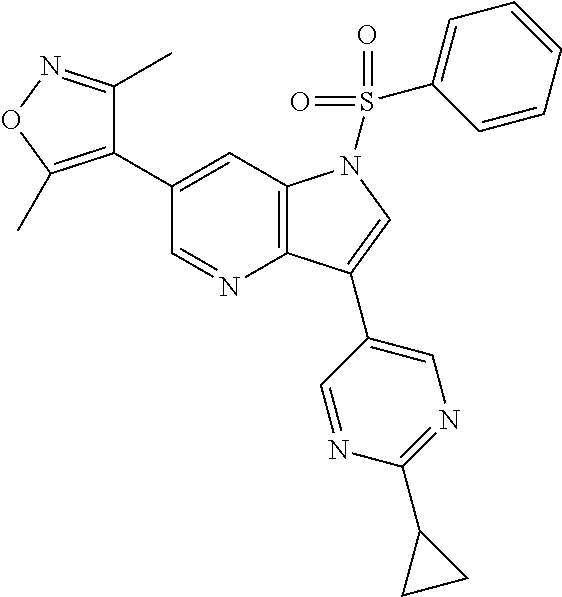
C1(C2=C(C)ON=C2C)=CC2=C(N=C1)C(C1=CN=C(C3CC3)N=C1)=CN2S(=O)(=O)C1=CC=CC=C1
